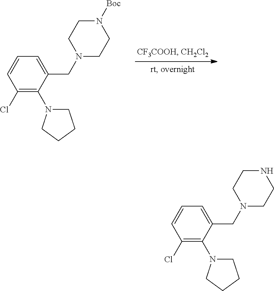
C1(CN2CCN([Boc])CC2)=CC=CC(Cl)=C1N1CCCC1.C1(CN2CCNCC2)=CC=CC(Cl)=C1N1CCCC1
